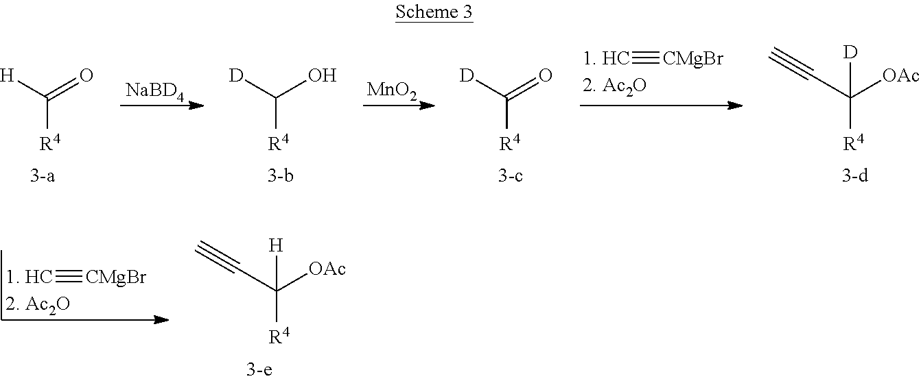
[NaBD4].[MnO2].C([R4])([D])O.[1. HC2. Ac2O]#[CMgBr].C([R4])([D])=O.C([R4])(C#C)([OAc])[D].C([R4])([H])=O.C([R4])(C#C)([OAc])[H].[1. HC2. Ac2O]#[CMgBr]
